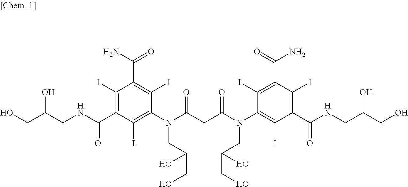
C1(I)=C(C(NCC(CO)O)=O)C(I)=C(N(C(CC(N(C2=C(I)C(C(NCC(CO)O)=O)=C(I)C(C(=O)N)=C2I)CC(CO)O)=O)=O)CC(CO)O)C(I)=C1C(N)=O
